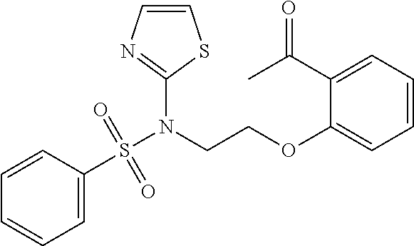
C1=C(S(N(CCOC2=CC=CC=C2C(C)=O)C2=NC=CS2)(=O)=O)C=CC=C1
